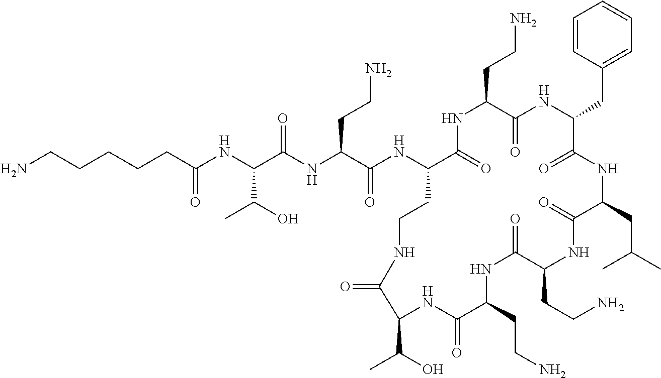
C(CC(NC(C(NC(C(NC1C(=O)NC(CCN)C(=O)NC(CC2=CC=CC=C2)C(=O)NC(CC(C)C)C(=O)NC(CCN)C(=O)NC(CCN)C(=O)NC(C(O)C)C(=O)NCC1)=O)CCN)=O)C(O)C)=O)CCCN
